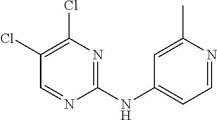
C1(NC2=NC(Cl)=C(Cl)C=N2)=CC=NC(C)=C1
